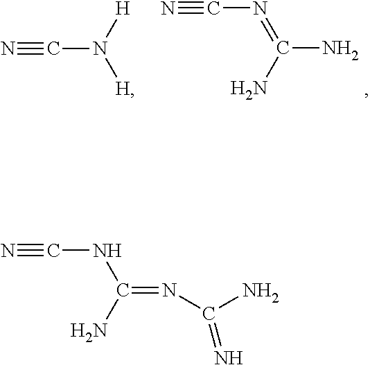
C(N([H])[H])#N.C(N=C(N)N)#N.C(NC(=NC(N)=N)N)#N
